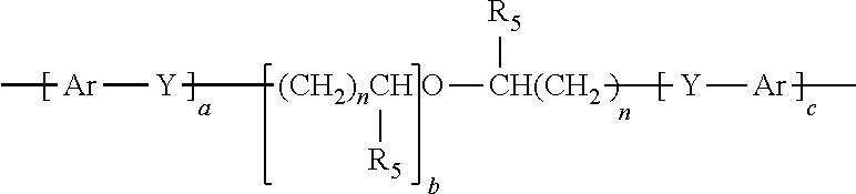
C[Ar][Y][(CH2)nCH O]([CH(CH2]([Y][Ar]C)[R5])[R5]
